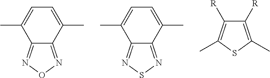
C12=NON=C1C(C)=CC=C2C.C12=NSN=C1C(C)=CC=C2C.C1([R])=C(C)SC(C)=C1[R]
